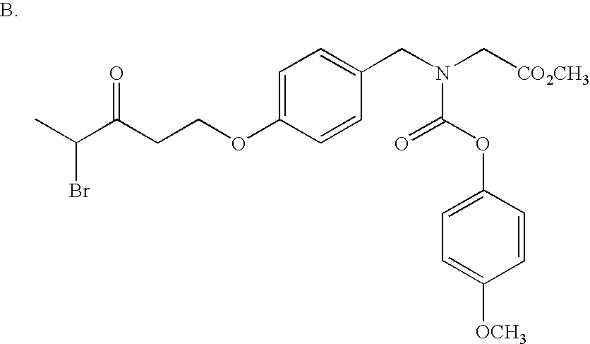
CC(C(CCOC1=CC=C(CN(C[CO2CH3])C(OC2=CC=C([OCH3])C=C2)=O)C=C1)=O)Br
